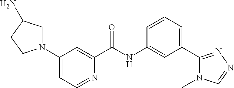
C1(N2CC(N)CC2)=CC=NC(C(NC2=CC(C3=NN=CN3C)=CC=C2)=O)=C1
